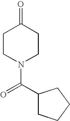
C1CN(C(C2CCCC2)=O)CCC1=O
